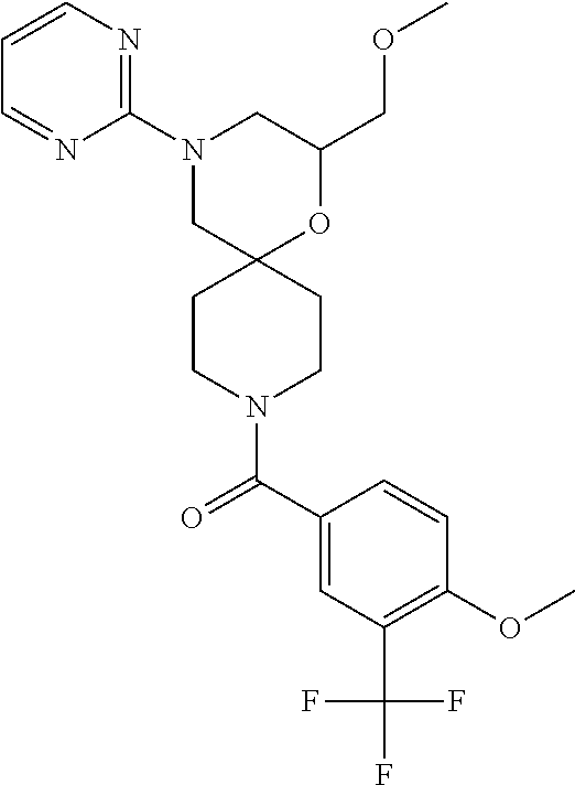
C1(COC)OC2(CN(C3=NC=CC=N3)C1)CCN(C(C1=CC(C(F)(F)F)=C(OC)C=C1)=O)CC2
